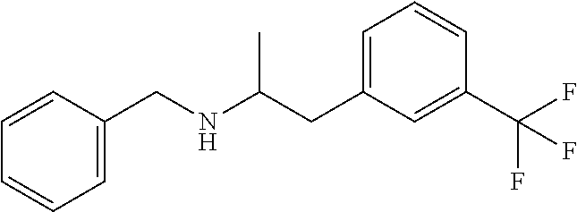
C1=CC=C(CNC(CC2=CC=CC(C(F)(F)F)=C2)C)C=C1
